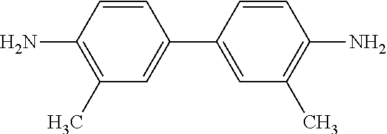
C1=CC(C2=CC(C)=C(N)C=C2)=CC(C)=C1N
